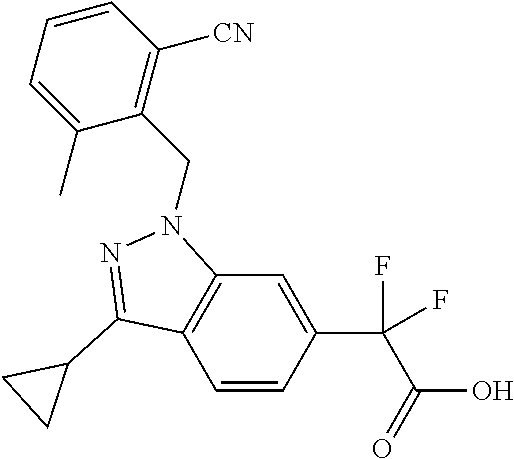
C1=CC(C(F)(C(=O)O)F)=CC2=C1C(C1CC1)=NN2CC1=C([CN])C=CC=C1C
